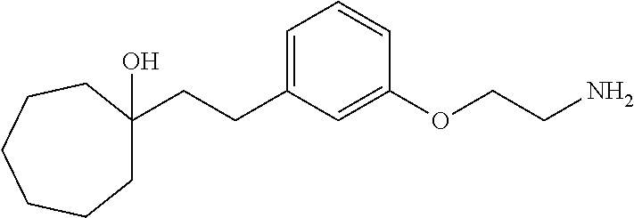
C1=C(CCC2(O)CCCCCC2)C=C(OCCN)C=C1
